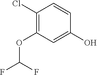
C1(OC(F)F)=C(Cl)C=CC(O)=C1
